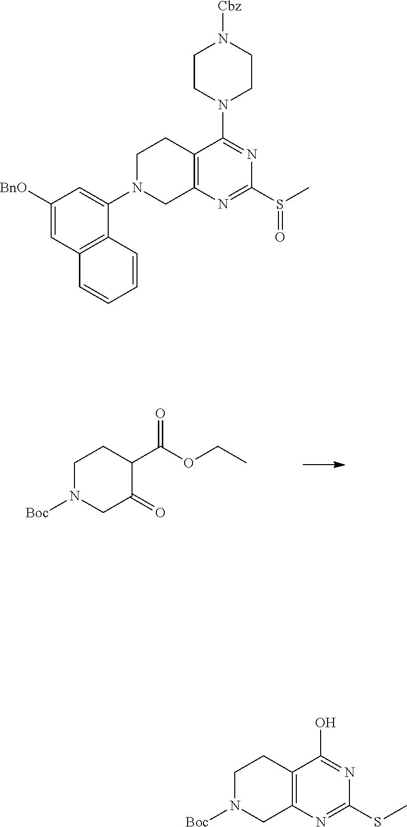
C1N([Boc])CC(=O)C(C(OCC)=O)C1.C1CN(C2=NC(S(C)=O)=NC3=C2CCN(C2=CC([BnO])=CC4=C2C=CC=C4)C3)CCN1[Cbz].C1N([Boc])CC2=C(C1)C(O)=NC(SC)=N2
